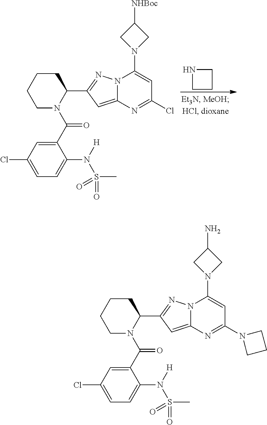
C1CCCN(C(C2=CC(Cl)=CC=C2N([H])S(C)(=O)=O)=O)C1C1=NN2C(=C1)N=C(N1CCC1)C=C2N1CC(N)C1.C1CCCN(C(C2=CC(Cl)=CC=C2N([H])S(C)(=O)=O)=O)C1C1=NN2C(=C1)N=C(Cl)C=C2N1CC([NHBoc])C1.N1CCC1
